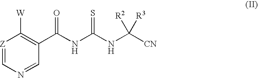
[Z]1=CN=CC(C(NC(=S)NC([CN])([R3])[R2])=O)=C1[W]
